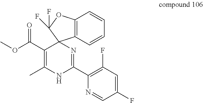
C12=C(C=CC=C1)C1(C(F)(F)O2)C(C(OC)=O)=C(C)NC(C2=C(F)C=C(F)C=N2)=N1
